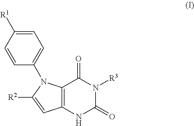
C1=C([R1])C=CC(N2C3=C(NC(=O)N([R3])C3=O)C=C2[R2])=C1
